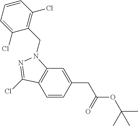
C1=CC(CC(OC(C)(C)C)=O)=CC2=C1C(Cl)=NN2CC1=C(Cl)C=CC=C1Cl
